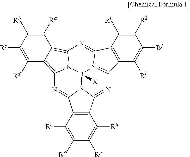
C1([Ra])=C([Rb])C([Rc])=C([Rd])C2=C3N4C(=C12)N=C1C2=C(C([Ri])=C([Rj])C([Rk])=C2[Rl])C2=N1B4([X])N1C(=N3)C3=C(C([Rh])=C([Rg])C([Rf])=C3[Re])C1=N2
